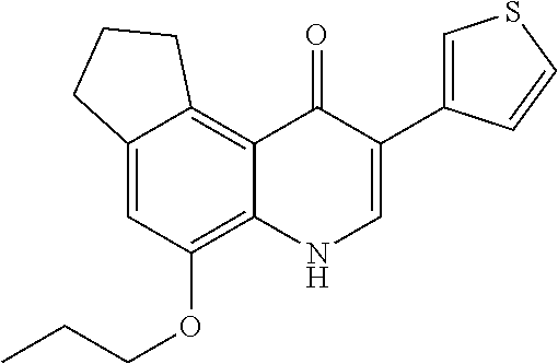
C12=CC(OCCC)=C3C(=C1CCC2)C(=O)C(C1=CSC=C1)=CN3
